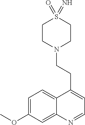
C12=CC=C(OC)C=C1N=CC=C2CCN1CCS(=O)(=N)CC1
